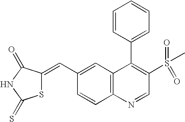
C1(C=C2SC(=S)NC2=O)=CC2=C(C=C1)N=CC(S(=O)(=O)C)=C2C1=CC=CC=C1
